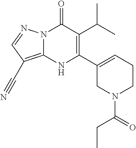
N12C(=C(C#N)C=N1)NC(C1=CCCN(C(CC)=O)C1)=C(C(C)C)C2=O
